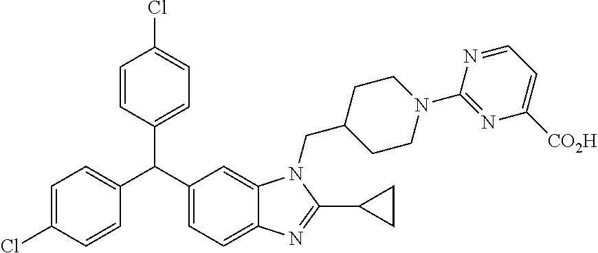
C1=C(Cl)C=CC(C(C2=CC=C3C(=C2)N(CC2CCN(C4=NC([CO2H])=CC=N4)CC2)C(C2CC2)=N3)C2=CC=C(Cl)C=C2)=C1
